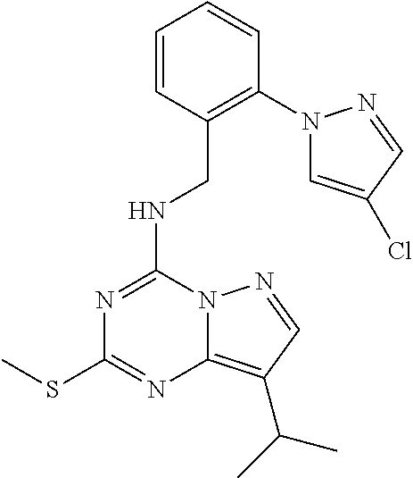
N(C1=NC(SC)=NC2=C(C(C)C)C=NN12)CC1=C(N2C=C(Cl)C=N2)C=CC=C1
